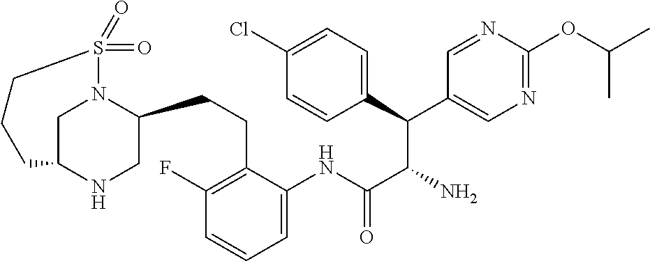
C1C2NCC(CCC3=C(F)C=CC=C3NC(C(N)C(C3=CC=C(Cl)C=C3)C3=CN=C(OC(C)C)N=C3)=O)N1S(=O)(=O)CCC2
